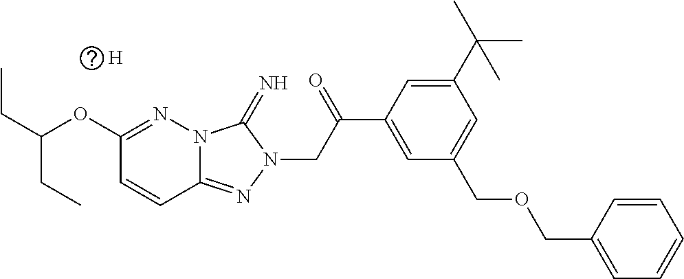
C12=NN(CC(C3=CC(COCC4=CC=CC=C4)=CC(C(C)(C)C)=C3)=O)C(=N)N1N=C(OC(CC)CC)C=C2.[H]
